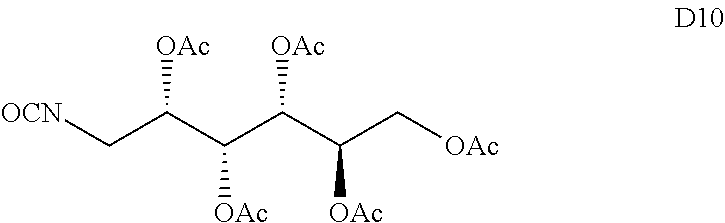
C(C(C(C(C(C[OCN])[OAc])[OAc])[OAc])[OAc])[OAc]
